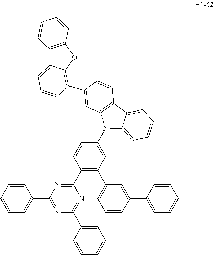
C12=C(OC3=C(C4=CC5=C(C6=CC=CC=C6N5C5=CC(C6=CC=CC(C7=CC=CC=C7)=C6)=C(C6=NC(C7=CC=CC=C7)=NC(C7=CC=CC=C7)=N6)C=C5)C=C4)C=CC=C13)C=CC=C2
